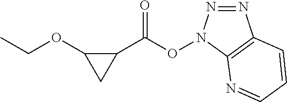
C1(C(ON2N=NC3=C2N=CC=C3)=O)C(OCC)C1
